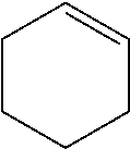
C1CCCC=C1
